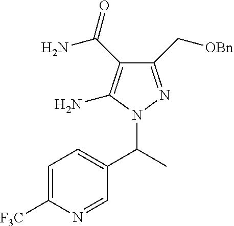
C1(C[OBn])=NN(C(C)C2=CC=C([F3C])N=C2)C(N)=C1C(=O)N
